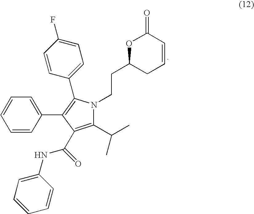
C1(C(C)C)=C(C(=O)NC2=CC=CC=C2)C(C2=CC=CC=C2)=C(C2=CC=C(F)C=C2)N1CCC1OC(=O)C=CC1
